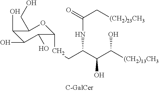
C1(CCC(C(C([(CH2)13CH3])O)O)NC(C[(CH2)23CH3])=O)OC(CO)C(O)C(O)C1O
